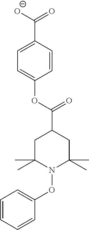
C1C(C)(C)N(OC2=CC=CC=C2)C(C)(C)CC1C(OC1=CC=C(C([O-])=O)C=C1)=O
